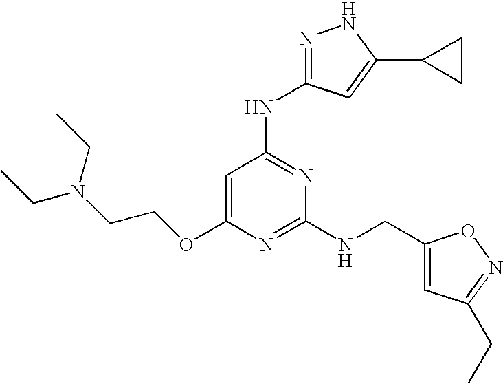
C1=C(OCCN(CC)CC)N=C(NCC2=CC(CC)=NO2)N=C1NC1=NNC(C2CC2)=C1
